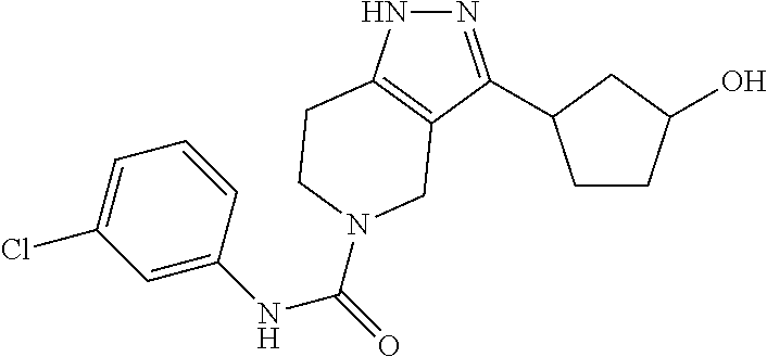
N1=C(C2CCC(O)C2)C2=C(N1)CCN(C(NC1=CC(Cl)=CC=C1)=O)C2
